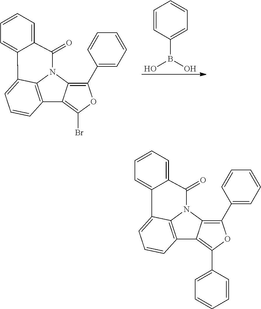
C12=C3N(C4=C(C5=CC=CC=C5)OC(C5=CC=CC=C5)=C14)C(=O)C1=CC=CC=C1C3=CC=C2.C1=CC(B(O)O)=CC=C1.C12=C3N(C4=C(C5=CC=CC=C5)OC(Br)=C14)C(=O)C1=CC=CC=C1C3=CC=C2
